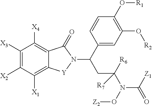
C12=C([X4])C([X3])=C([X2])C([X1])=C1[Y]N(C(CC(N(C(=O)[Z1])O[Z2])([R6])[R7])C1=CC(O[R2])=C(O[R1])C=C1)C2=O
